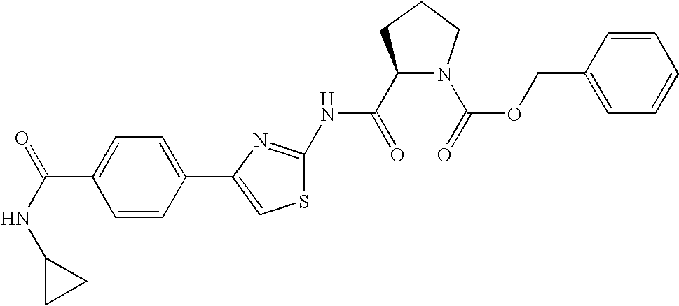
C1(C(=O)NC2=NC(C3=CC=C(C(NC4CC4)=O)C=C3)=CS2)N(C(=O)OCC2=CC=CC=C2)CCC1
